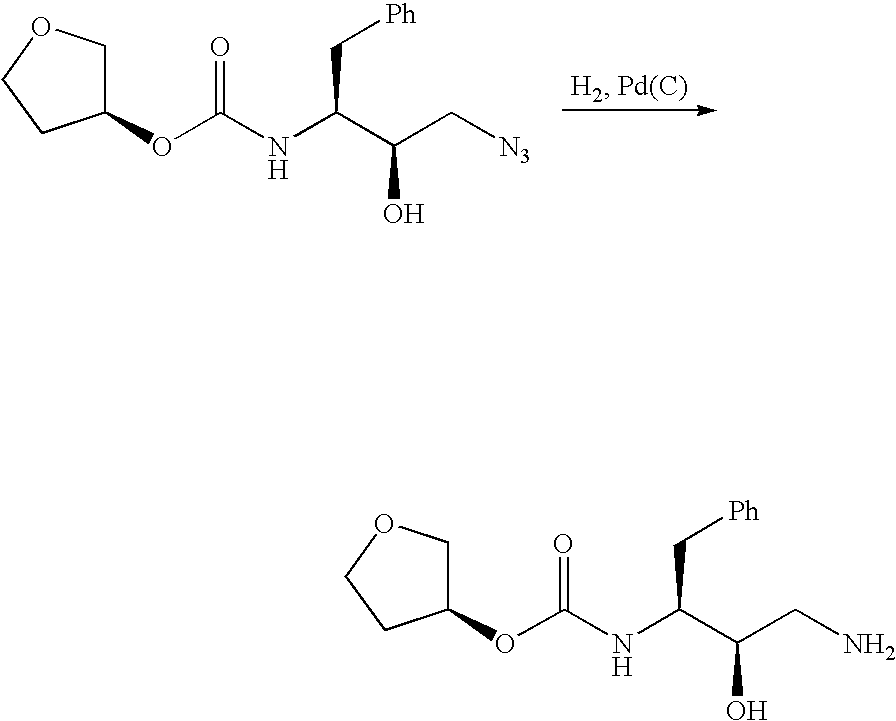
C1(OC(NC(C(C[N3])O)C[Ph])=O)COCC1.C1(OC(NC(C(CN)O)C[Ph])=O)COCC1
